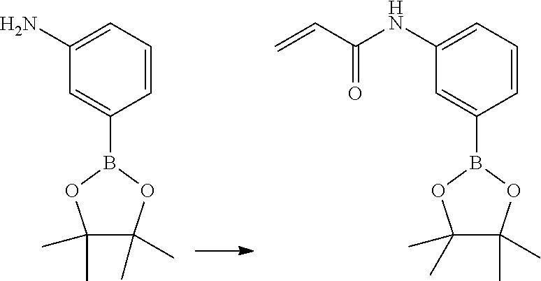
C1=C(B2OC(C)(C)C(C)(C)O2)C=CC=C1N.C1=C(B2OC(C)(C)C(C)(C)O2)C=CC=C1NC(C=C)=O
